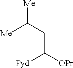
[Me]C(CC([OPr])[Pyd])[Me]
